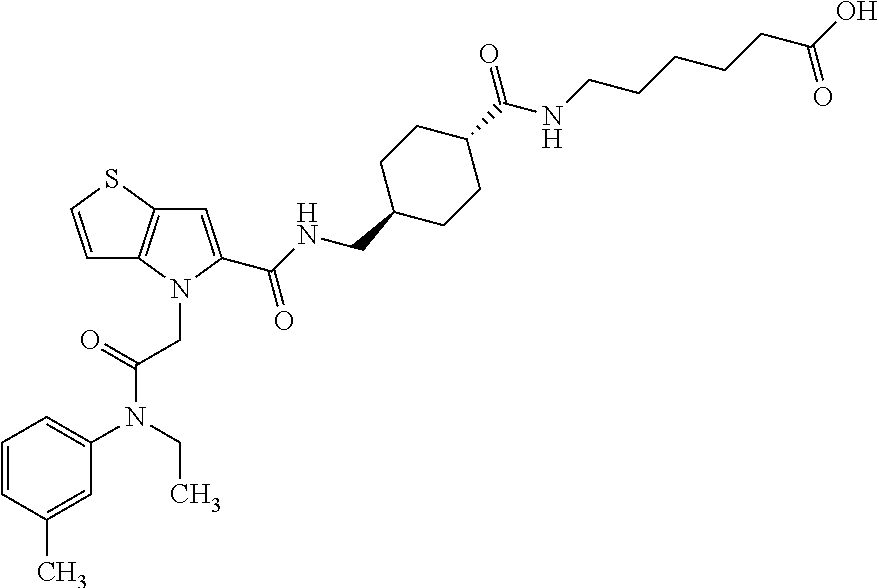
C1=CSC2=C1N(CC(N(C1=CC=CC(C)=C1)CC)=O)C(C(NCC1CCC(C(NCCCCCC(O)=O)=O)CC1)=O)=C2
